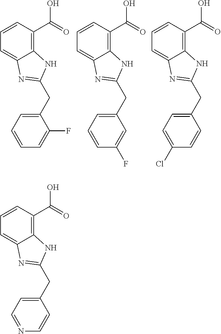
C12=C(C(=O)O)C=CC=C1N=C(CC1=CC=CC=C1F)N2.C12=C(C(=O)O)C=CC=C1N=C(CC1=CC=CC(F)=C1)N2.C12=C(C(=O)O)C=CC=C1N=C(CC1=CC=C(Cl)C=C1)N2.C12=C(C(=O)O)C=CC=C1N=C(CC1=CC=NC=C1)N2
